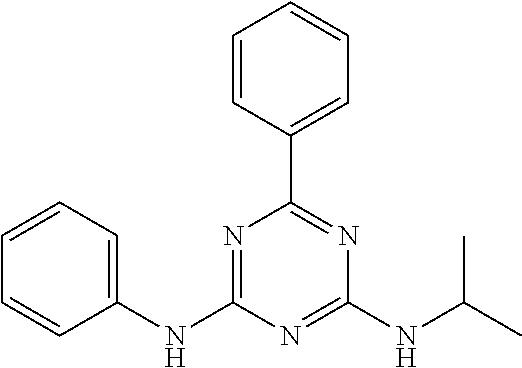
C1=CC(C2=NC(NC(C)C)=NC(NC3=CC=CC=C3)=N2)=CC=C1
